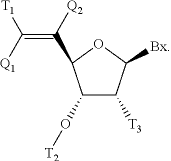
C1(O[T2])C([T3])C([Bx])OC1C(=C([Q1])[T1])[Q2]
